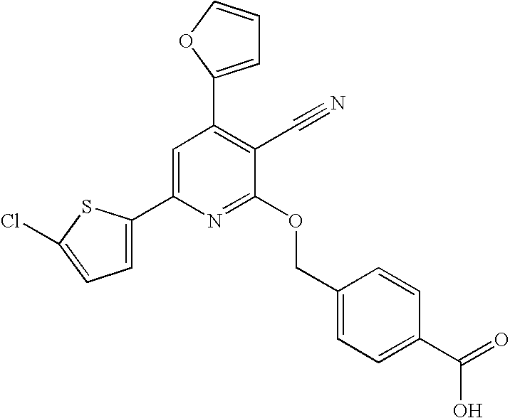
C1=C(C2=CC(C3=CC=CO3)=C(C#N)C(OCC3=CC=C(C(=O)O)C=C3)=N2)SC(Cl)=C1
